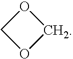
O1COC1
